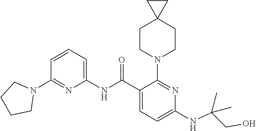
C1(NC(C2=CC=C(NC(CO)(C)C)N=C2N2CCC3(CC2)CC3)=O)=CC=CC(N2CCCC2)=N1
